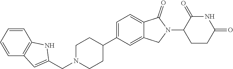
C1N(CC2=CC3=C(N2)C=CC=C3)CCC(C2=CC=C3C(=C2)CN(C2CCC(=O)NC2=O)C3=O)C1
